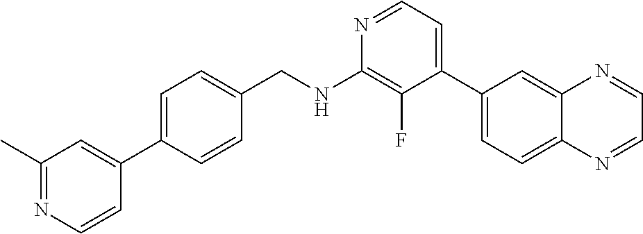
N1=CC=C(C2=CC=C3C(=C2)N=CC=N3)C(F)=C1NCC1=CC=C(C2=CC(C)=NC=C2)C=C1
